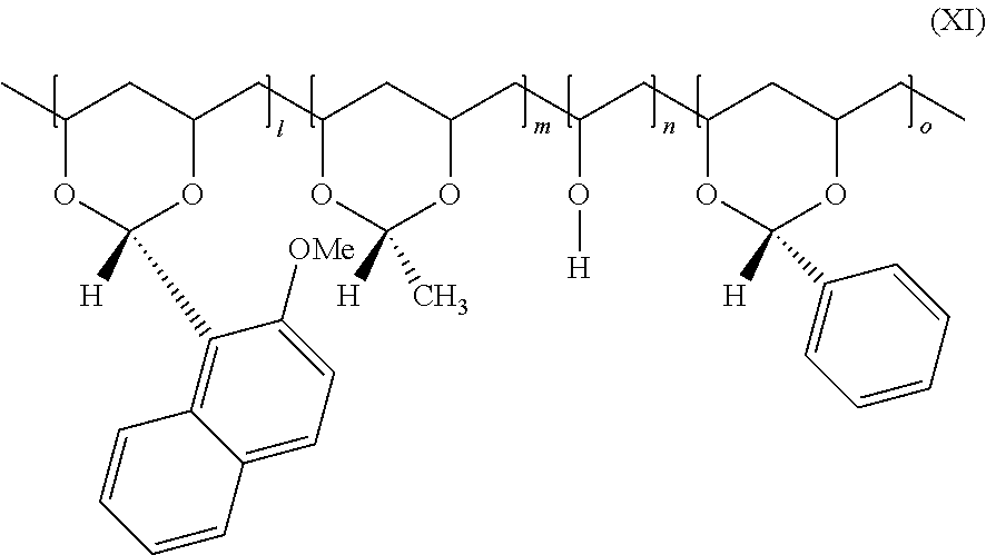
C1(C)OC(C2=C3C(=CC=C2[OMe])C=CC=C3)([H])OC(CC2OC([H])(C)OC(CC(CC3OC([H])(C4=CC=CC=C4)OC(CC)C3)O[H])C2)C1
